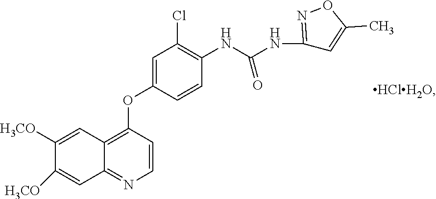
C1=CC(OC2=CC(Cl)=C(NC(NC3=NOC(C)=C3)=O)C=C2)=C2C(=N1)C=C([H3CO])C([H3CO])=C2
